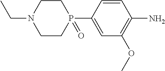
C1N(CC)CCP(C2=CC(OC)=C(N)C=C2)(=O)C1
